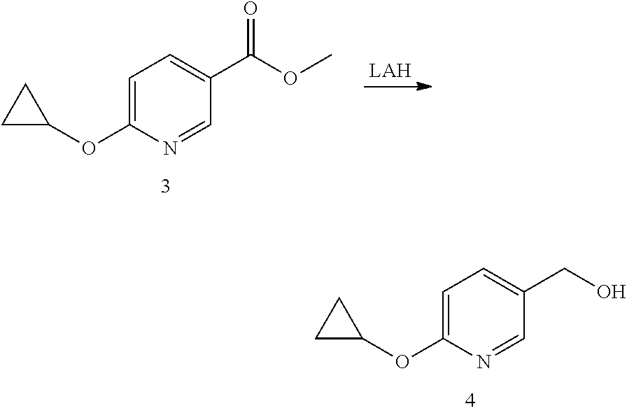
C1=C(OC2CC2)N=CC(CO)=C1.C1=C(OC2CC2)N=CC(C(OC)=O)=C1
